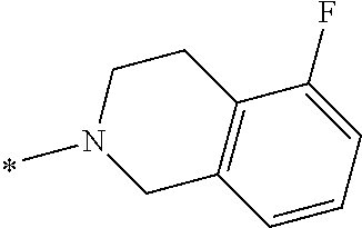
N1(C)CC2=C(CC1)C(F)=CC=C2
